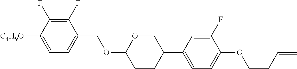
C1(F)=C(F)C([C4H9O])=CC=C1COC1CCC(C2=CC=C(OCCC=C)C(F)=C2)CO1
